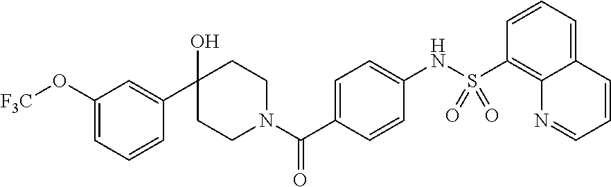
C1(O)(C2=CC(O[F3C])=CC=C2)CCN(C(C2=CC=C(NS(C3=C4C(=CC=C3)C=CC=N4)(=O)=O)C=C2)=O)CC1
